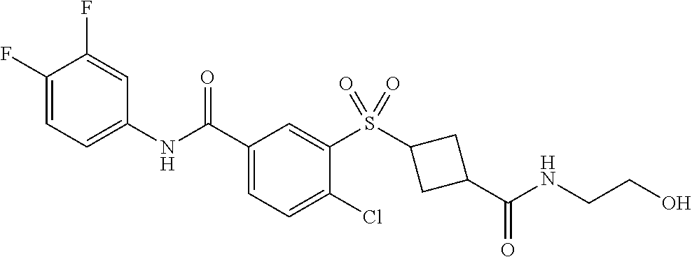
C1(F)=CC=C(NC(C2=CC=C(Cl)C(S(=O)(=O)C3CC(C(NCCO)=O)C3)=C2)=O)C=C1F
